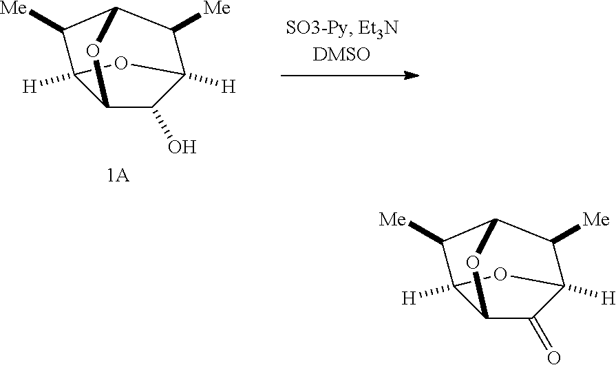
C12([H])C([Me])C3C([Me])C([H])(C(=O)C1O3)O2.C12([H])C([Me])C3C([Me])C([H])(C(O)C1O3)O2
